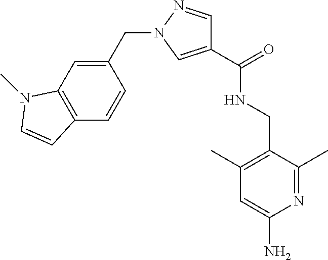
C1(C(=O)NCC2=C(C)C=C(N)N=C2C)=CN(CC2=CC3=C(C=C2)C=CN3C)N=C1
